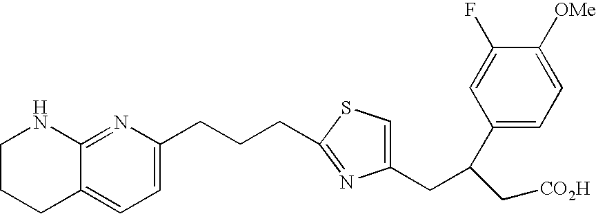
C1CCC2=CC=C(CCCC3=NC(CC(C4=CC=C([OMe])C(F)=C4)C[CO2H])=CS3)N=C2N1
